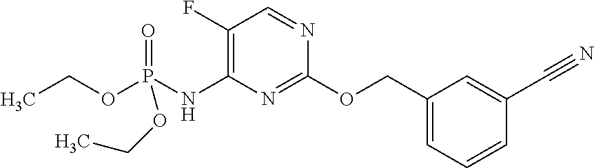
C1(COC2=NC(NP(OCC)(OCC)=O)=C(F)C=N2)=CC=CC(C#N)=C1
